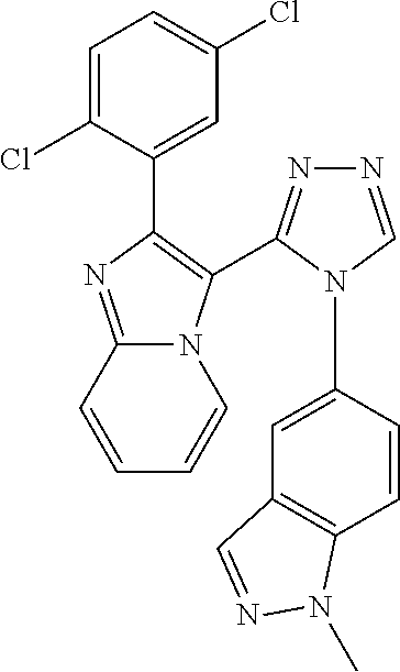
C1=C(Cl)C(C2=C(C3=NN=CN3C3=CC4=C(C=C3)N(C)N=C4)N3C(=N2)C=CC=C3)=CC(Cl)=C1
